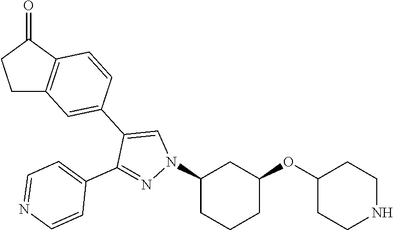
C1C2=C(C(=O)C1)C=CC(C1=CN(C3CCCC(OC4CCNCC4)C3)N=C1C1=CC=NC=C1)=C2
